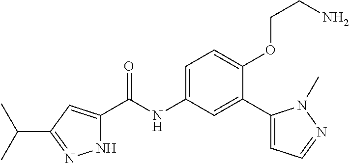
N1C(C(=O)NC2=CC=C(OCCN)C(C3=CC=NN3C)=C2)=CC(C(C)C)=N1
